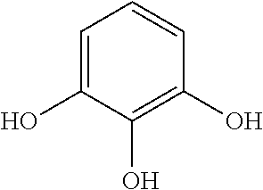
C1=C(O)C(O)=C(O)C=C1
